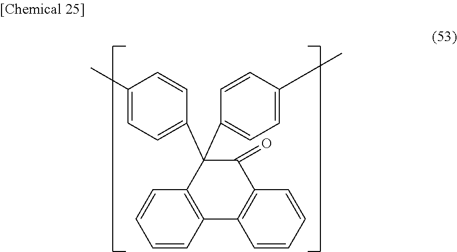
C12=C(C3=C(C(=O)C1(C1=CC=C(C)C=C1)C1=CC=C(C)C=C1)C=CC=C3)C=CC=C2
